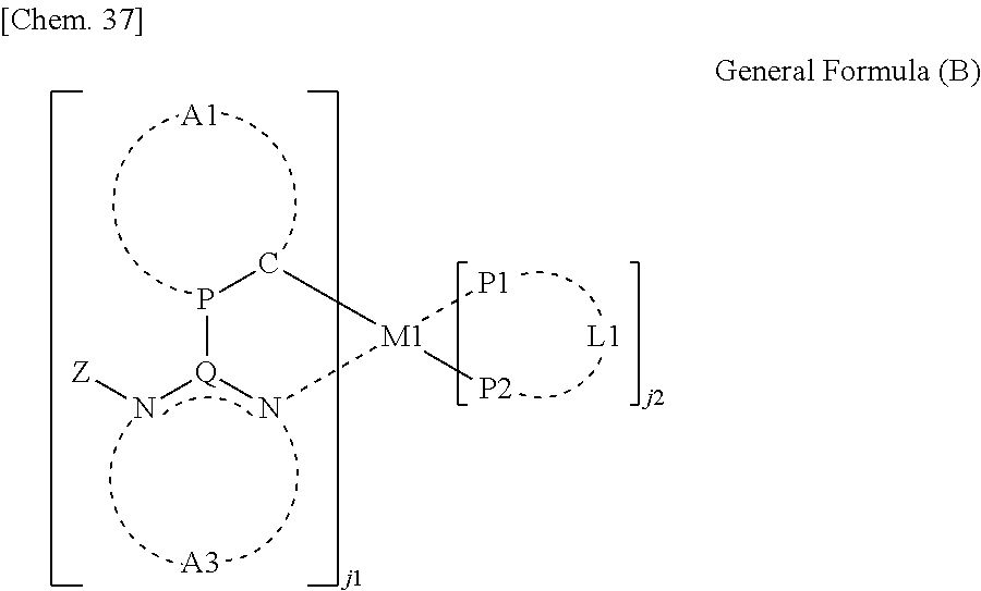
[A1].[A3].C1P[Q](N[Z])N[M1]([P1])([P2])C1.[L1]
